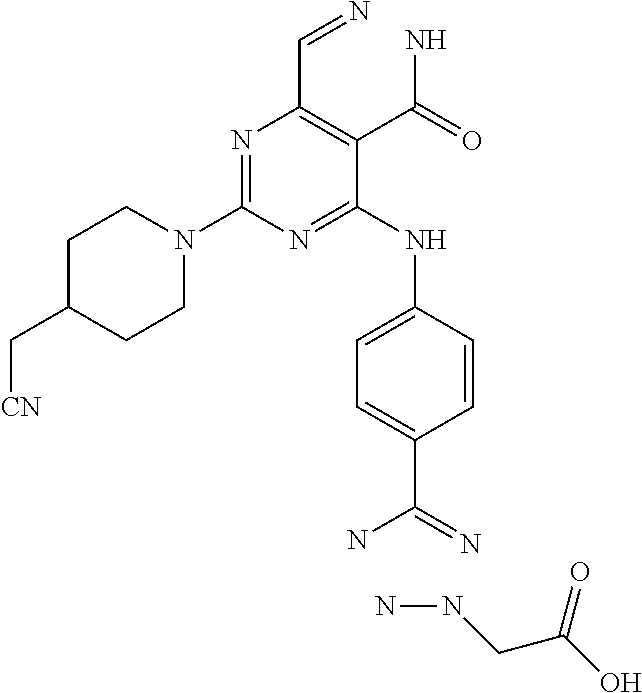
N1=C(N2CCC(C[CN])CC2)N=C(NC2=CC=C(C(N)=N)C=C2)C(C(N)=O)=C1C=N.NNCC(O)=O
